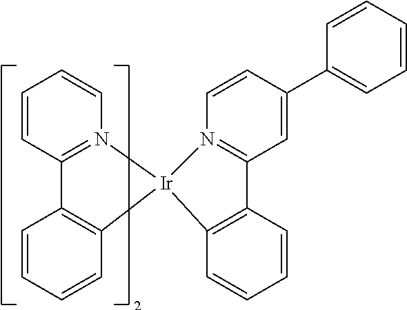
C1=CC=CC2=N1[Ir]1(C3=C2C=CC=C3)N2=C(C=C(C3=CC=CC=C3)C=C2)C2=C1C=CC=C2
